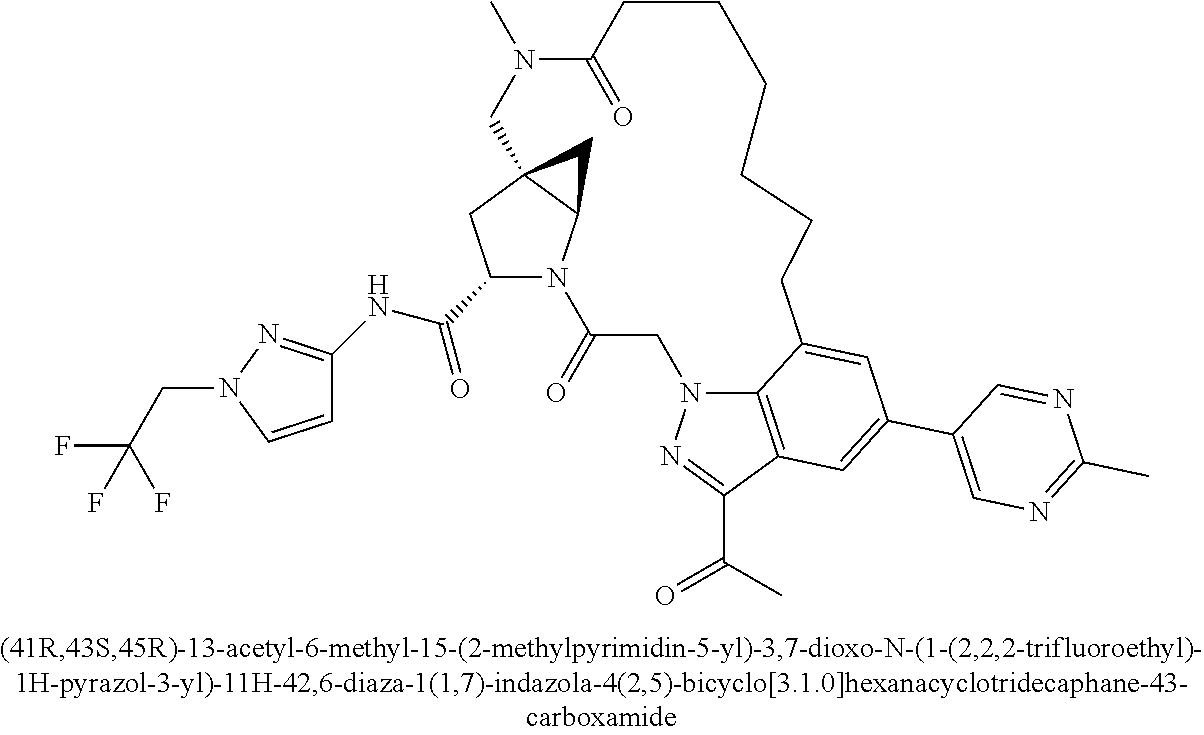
C1(C(NC2=NN(CC(F)(F)F)C=C2)=O)N2C3C(C1)(C3)CN(C)C(=O)CCCCCCC1=CC(C3=CN=C(C)N=C3)=CC3=C1N(CC2=O)N=C3C(=O)C
